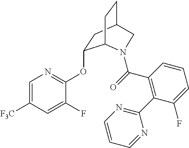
C1=C([F3C])C=C(F)C(OC2CC3CCC2N(C(C2=C(C4=NC=CC=N4)C(F)=CC=C2)=O)C3)=N1
